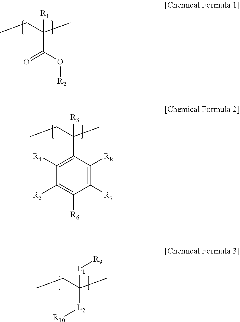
CCC(C)([R1])C(=O)O[R2].CCC(C)([R3])C1=C([R4])C([R5])=C([R6])C([R7])=C1[R8].CCC(C)([L1][R9])[L2][R10]
